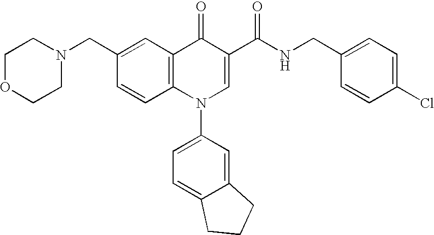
C1OCCN(CC2=CC3=C(C=C2)N(C2=CC=C4C(=C2)CCC4)C=C(C(NCC2=CC=C(Cl)C=C2)=O)C3=O)C1
